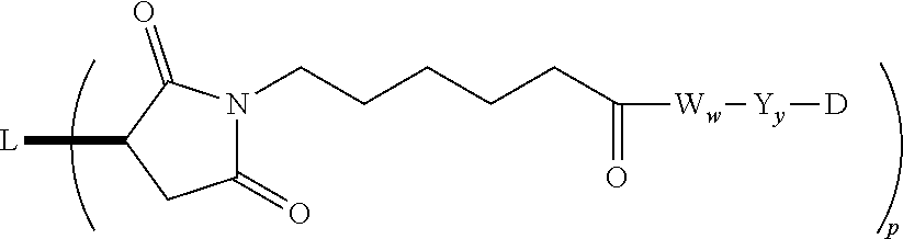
[L]C1CC(=O)N(CCCCCC(=O)[Ww][Yy][D])C1=O
